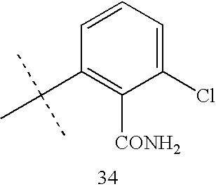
C1=CC=C(Cl)C([CONH2])=C1C(C)(C)C
